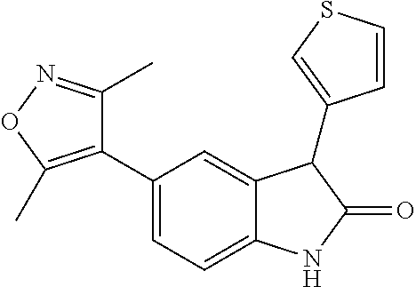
C1(C2=CC=C3C(=C2)C(C2=CSC=C2)C(=O)N3)=C(C)ON=C1C
